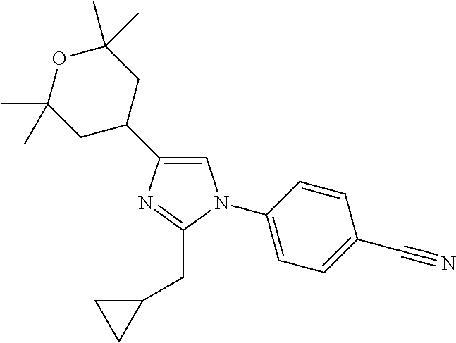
C1(C2CC(C)(C)OC(C)(C)C2)=CN(C2=CC=C(C#N)C=C2)C(CC2CC2)=N1
